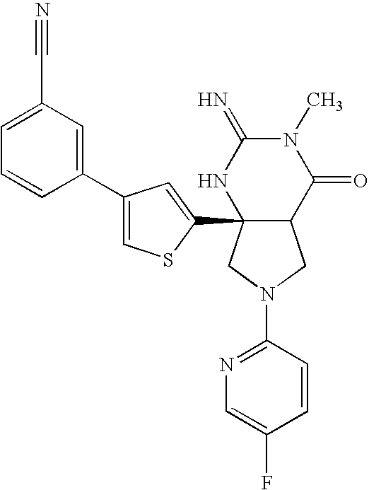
C1(N2CC3C(C4=CC(C5=CC(C#N)=CC=C5)=CS4)(C2)NC(=N)N(C)C3=O)=NC=C(F)C=C1
